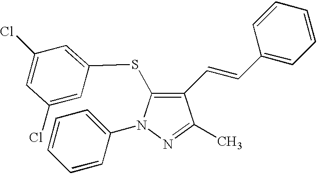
C1(C=CC2=CC=CC=C2)=C(SC2=CC(Cl)=CC(Cl)=C2)N(C2=CC=CC=C2)N=C1C
